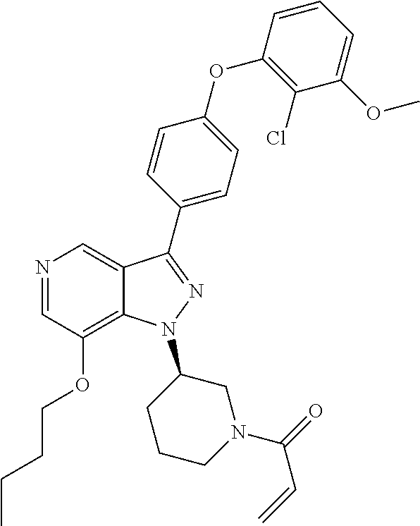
N1=CC(OCCCC)=C2C(=C1)C(C1=CC=C(OC3=C(Cl)C(OC)=CC=C3)C=C1)=NN2C1CCCN(C(=O)C=C)C1
